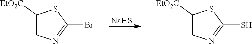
[NaHS].C1([EtO2C])=CN=C(Br)S1.C1([EtO2C])=CN=C(S)S1
